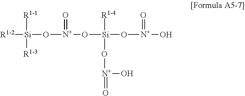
[R1-2][Si](O[N+](O[Si](O[N+](=O)O)([R1-4])O[N+](=O)O)=O)([R1-1])[R1-3]
